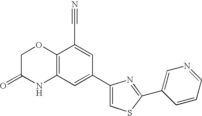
C12=C(C=C(C3=CSC(C4=CN=CC=C4)=N3)C=C1C#N)NC(=O)CO2
